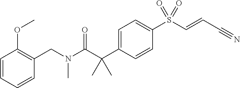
C1=CC=CC(CN(C(C(C2=CC=C(S(C=CC#N)(=O)=O)C=C2)(C)C)=O)C)=C1OC
